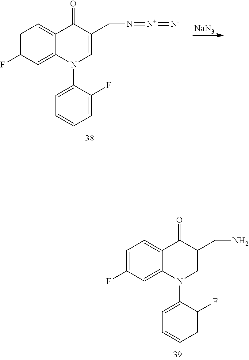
[NaN3].C1=C(F)C=C2C(=C1)C(=O)C(CN=[N+]=[N-])=CN2C1=CC=CC=C1F.C1=C(F)C=C2C(=C1)C(=O)C(CN)=CN2C1=CC=CC=C1F
